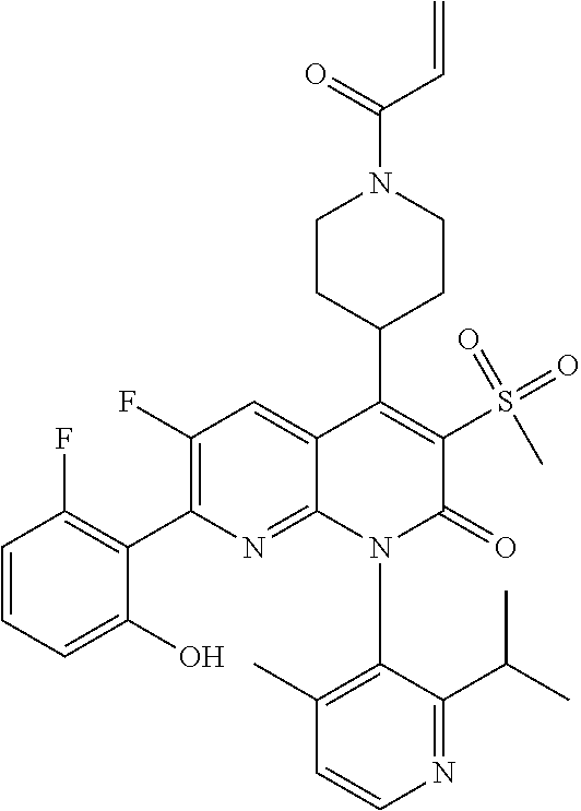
C1=CC=C(O)C(C2=C(F)C=C3C(=N2)N(C2=C(C)C=CN=C2C(C)C)C(=O)C(S(C)(=O)=O)=C3C2CCN(C(=O)C=C)CC2)=C1F
